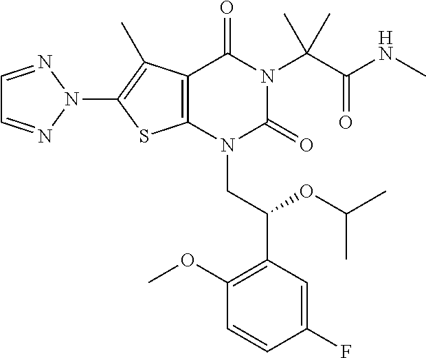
C12=C(N(CC(C3=C(OC)C=CC(F)=C3)OC(C)C)C(=O)N(C(C(NC)=O)(C)C)C1=O)SC(N1N=CC=N1)=C2C
